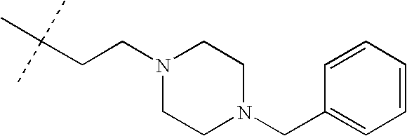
C1=CC=CC=C1CN1CCN(CCC(C)(C)C)CC1
